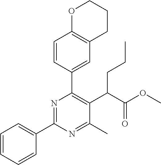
C1=CC=CC(C2=NC(C3=CC4=C(C=C3)OCCC4)=C(C(C(OC)=O)CCC)C(C)=N2)=C1
